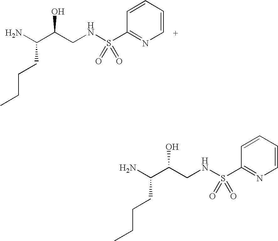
NC(C(CNS(C1=NC=CC=C1)(=O)=O)O)CCCC.NC(C(CNS(C1=NC=CC=C1)(=O)=O)O)CCCC
